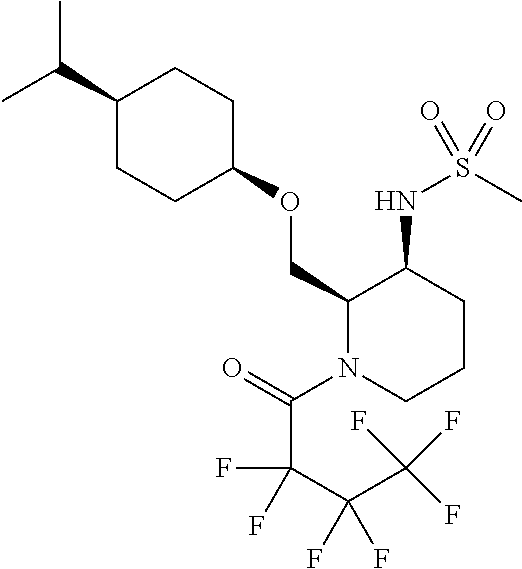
C(C)(C)C1CCC(OCC2N(C(=O)C(C(C(F)(F)F)(F)F)(F)F)CCCC2NS(C)(=O)=O)CC1
